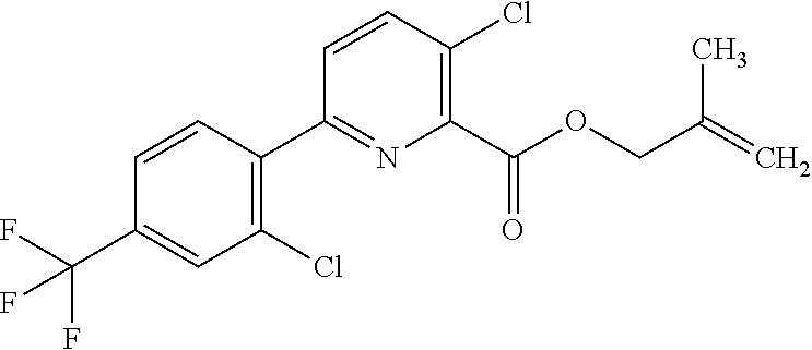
C1=C(C(F)(F)F)C=CC(C2=NC(C(OCC(C)=C)=O)=C(Cl)C=C2)=C1Cl
